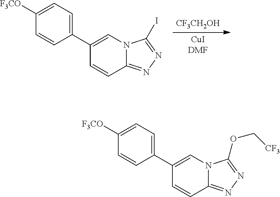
[CF3CH2OH].[CuIDMF].C1=CC(C2=CN3C(=NN=C3I)C=C2)=CC=C1[F3CO].C1=CC(C2=CN3C(=NN=C3OC[CF3])C=C2)=CC=C1[F3CO]
